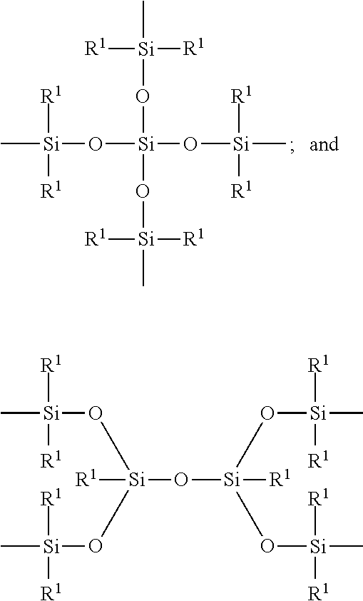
C[Si]([R1])([R1])O[Si](O[Si]([R1])([R1])C)(O[Si]([R1])([R1])C)O[Si]([R1])([R1])C.C[Si]([R1])([R1])O[Si](O[Si](C)([R1])[R1])([R1])O[Si](O[Si](C)([R1])[R1])(O[Si](C)([R1])[R1])[R1]
